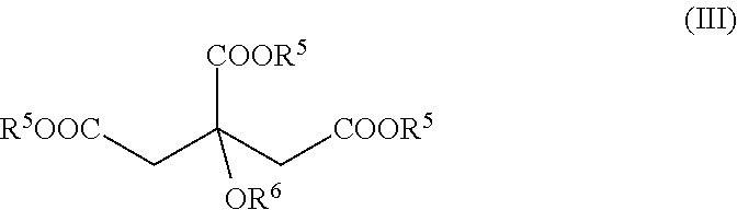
[R5OOC]CC(C[COOR5])([COOR5])[OR6]
